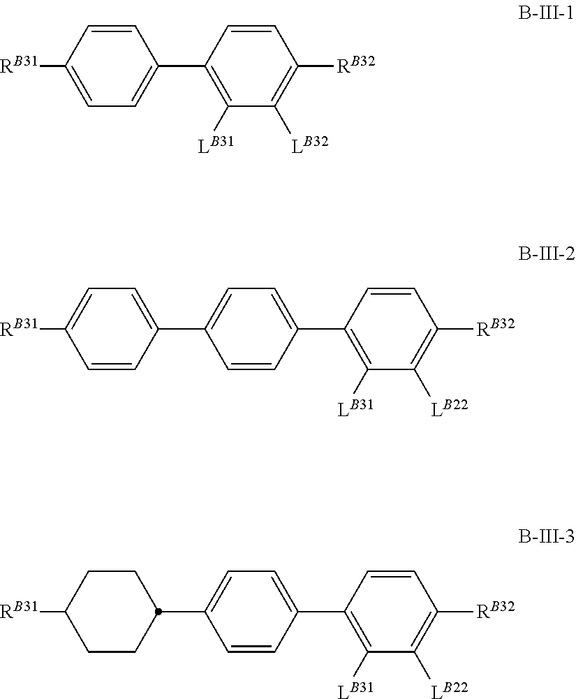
C1(C2=CC=C([RB31])C=C2)=C([LB31])C([LB32])=C([RB32])C=C1.C1(C2=CC=C(C3=CC=C([RB31])C=C3)C=C2)=C([LB31])C([LB22])=C([RB32])C=C1.C1(C2=CC=C(C3CCC([RB31])CC3)C=C2)=C([LB31])C([LB22])=C([RB32])C=C1
